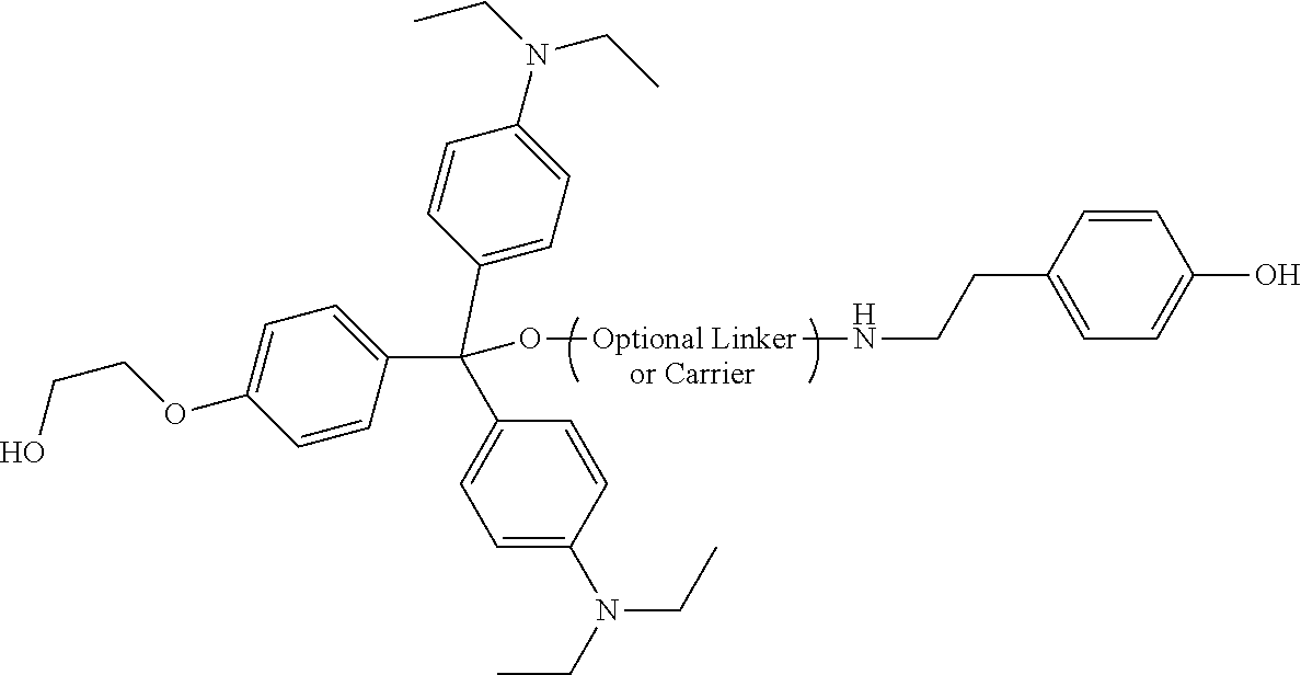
C1=CC(C(C2=CC=C(N(CC)CC)C=C2)(O[Optional Linker]NCCC2=CC=C(O)C=C2)C2=CC=C(N(CC)CC)C=C2)=CC=C1OCCO
